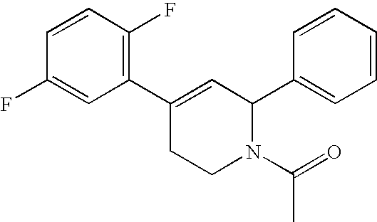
C1=CC(F)=C(C2=CC(C3=CC=CC=C3)N(C(C)=O)CC2)C=C1F
